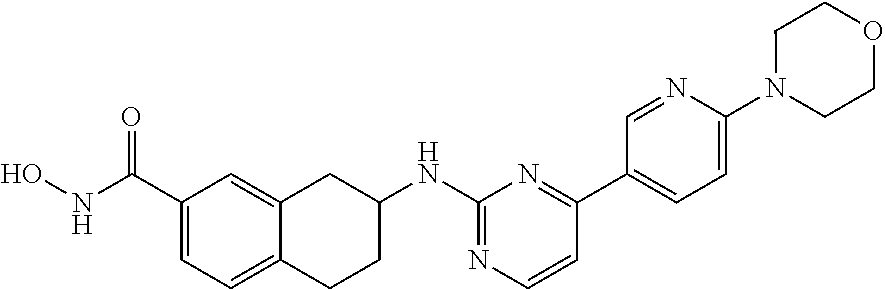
C1(C(NO)=O)=CC=C2C(=C1)CC(NC1=NC=CC(C3=CC=C(N4CCOCC4)N=C3)=N1)CC2
